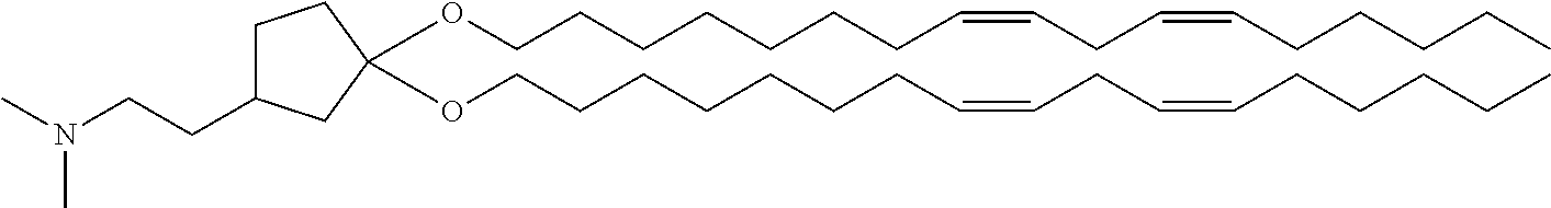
C(CCCCCCC=CCC=CCCCCC)OC1(OCCCCCCCC=CCC=CCCCCC)CCC(CCN(C)C)C1
